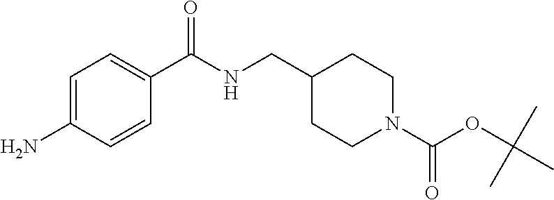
C1=C(N)C=CC(C(NCC2CCN(C(OC(C)(C)C)=O)CC2)=O)=C1
